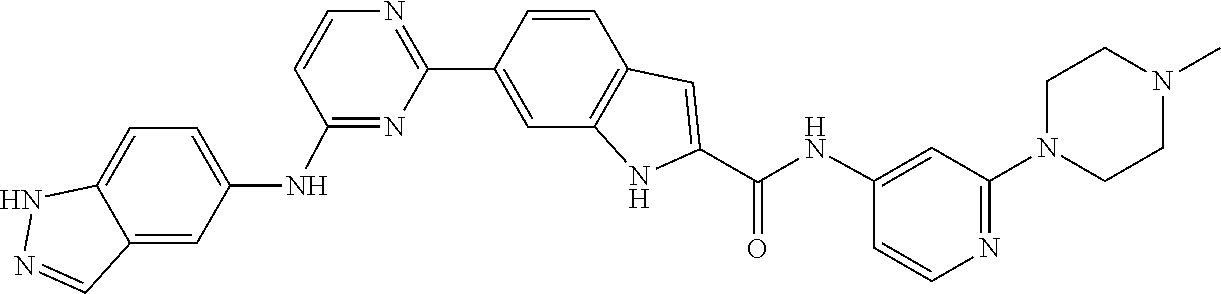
C1N(C2=NC=CC(NC(C3=CC4=C(C=C(C5=NC=CC(NC6=CC=C7C(=C6)C=NN7)=N5)C=C4)N3)=O)=C2)CCN(C)C1
